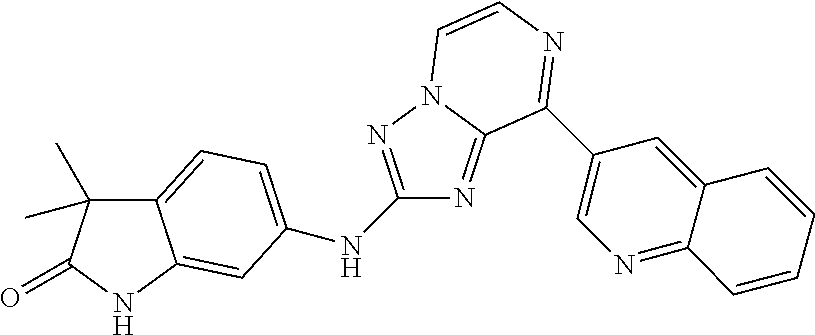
C12=CC=C(NC3=NN4C(=N3)C(C3=CN=C5C(=C3)C=CC=C5)=NC=C4)C=C1NC(=O)C2(C)C
